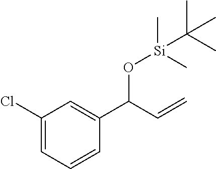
C1(Cl)=CC=CC(C(C=C)O[Si](C)(C)C(C)(C)C)=C1
